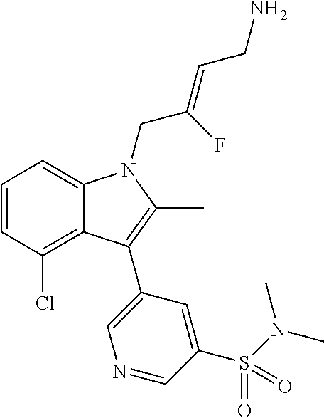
C1=CC(Cl)=C2C(=C1)N(CC(=CCN)F)C(C)=C2C1=CN=CC(S(N(C)C)(=O)=O)=C1
